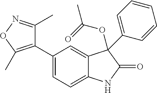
C1(C2=CC=C3C(=C2)C(OC(C)=O)(C2=CC=CC=C2)C(=O)N3)=C(C)ON=C1C
